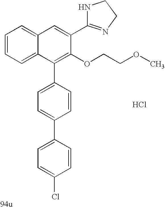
C1=C(C2=NCCN2)C(OCCOC)=C(C2=CC=C(C3=CC=C(Cl)C=C3)C=C2)C2=CC=CC=C12.Cl
